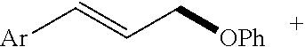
[Ar]C=CC[OPh]
